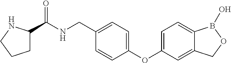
C1(C(NCC2=CC=C(OC3=CC=C4C(=C3)COB4O)C=C2)=O)CCCN1
